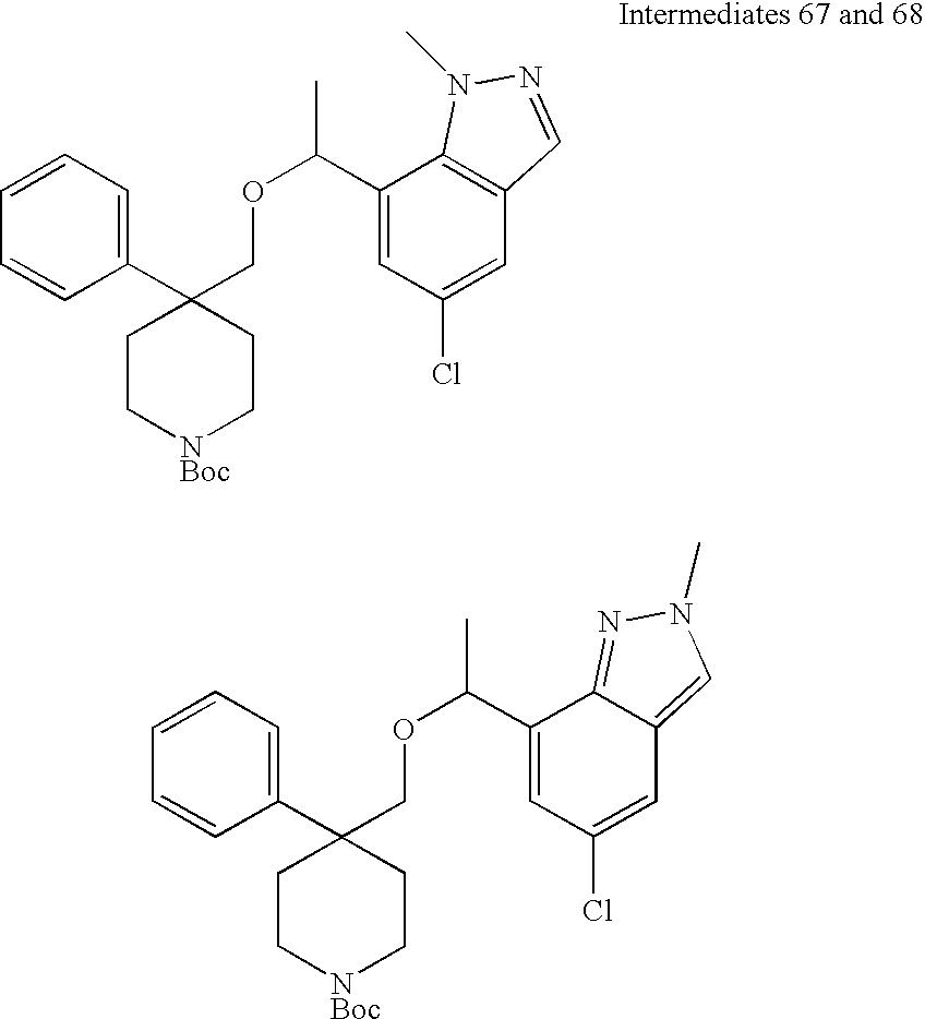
C1(C(OCC2(C3=CC=CC=C3)CC[NBoc]CC2)C)=CC(Cl)=CC2=C1N(C)N=C2.C1(C(OCC2(C3=CC=CC=C3)CC[NBoc]CC2)C)=CC(Cl)=CC2=CN(C)N=C12
